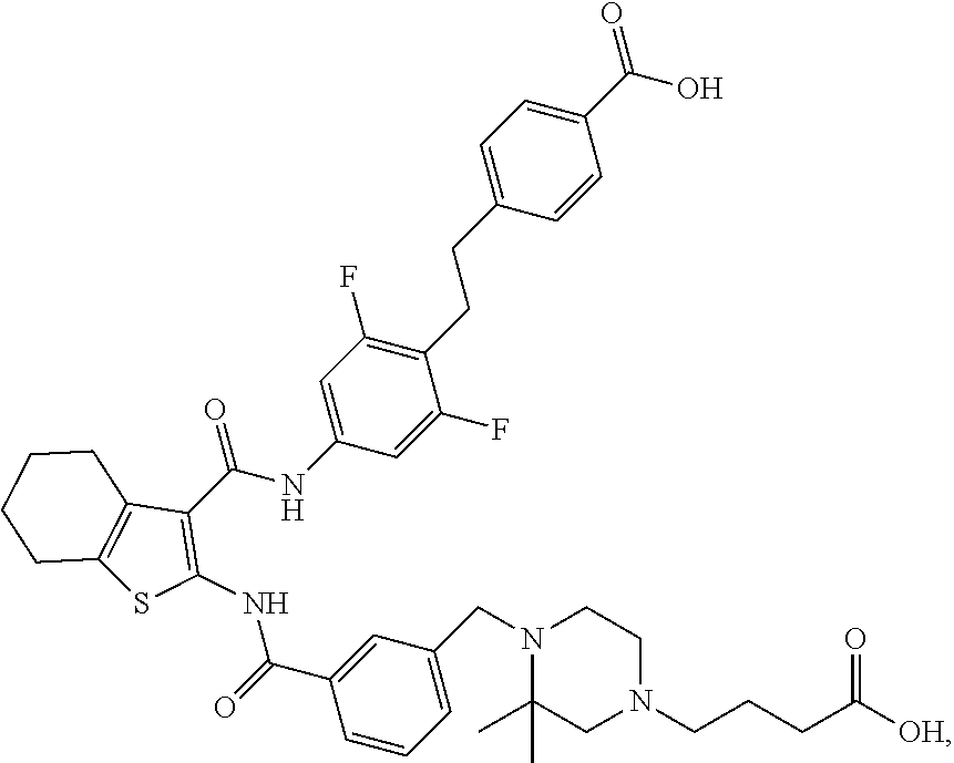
OC(C1=CC=C(CCC2=C(F)C=C(NC(C3=C(NC(C4=CC(CN5C(C)(C)CN(CCCC([OH])=O)CC5)=CC=C4)=O)SC4=C3CCCC4)=O)C=C2F)C=C1)=O
